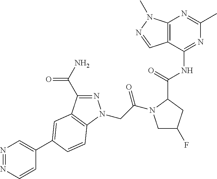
N1=NC=CC(C2=CC3=C(N(CC(=O)N4CC(F)CC4C(=O)NC4=NC(C)=NC5=C4C=NN5C)N=C3C(N)=O)C=C2)=C1
